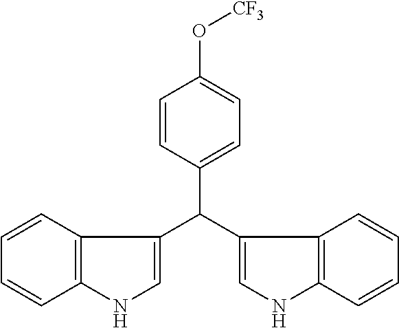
C1=CC2=C(C=C1)NC=C2C(C1=CC=C(O[CF3])C=C1)C1=CNC2=C1C=CC=C2
